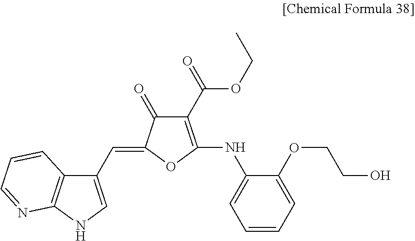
C1(C(OCC)=O)=C(NC2=CC=CC=C2OCCO)OC(=CC2=CNC3=C2C=CC=N3)C1=O
